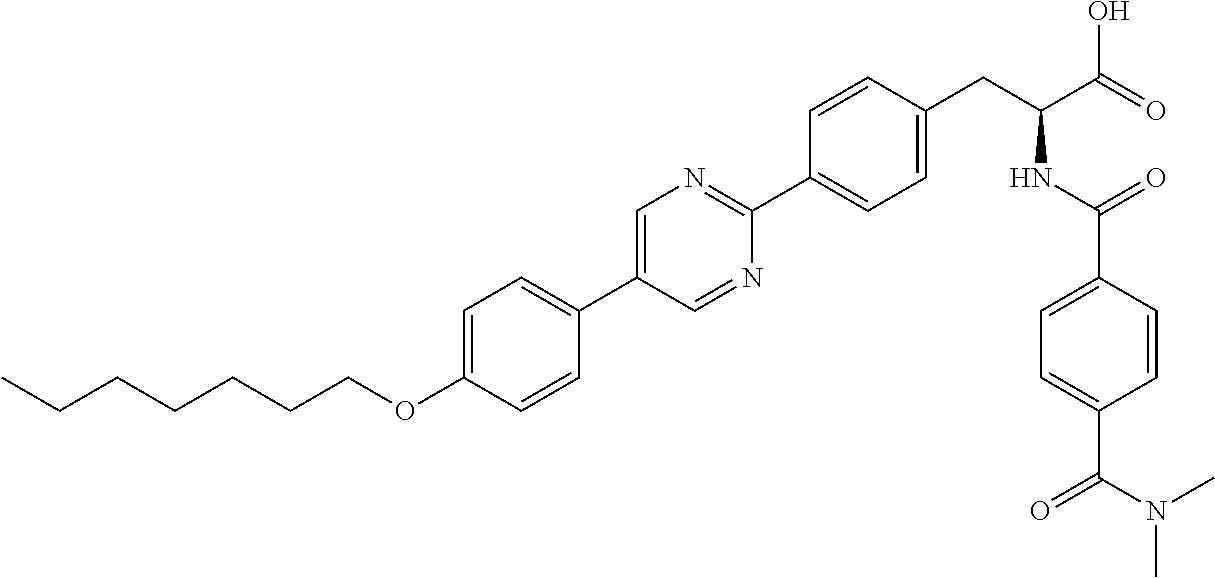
C(OC1=CC=C(C2=CN=C(C3=CC=C(CC(NC(=O)C4=CC=C(C(N(C)C)=O)C=C4)C(=O)O)C=C3)N=C2)C=C1)CCCCCC
